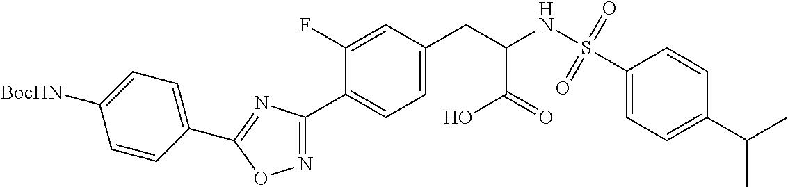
C1(C2=CC=C(CC(NS(C3=CC=C(C(C)C)C=C3)(=O)=O)C(=O)O)C=C2F)=NOC(C2=CC=C([BocHN])C=C2)=N1
